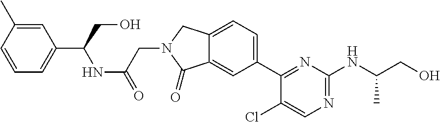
C1(Cl)=CN=C(NC(CO)C)N=C1C1=CC=C2C(=C1)C(=O)N(CC(=O)NC(C1=CC=CC(C)=C1)CO)C2
